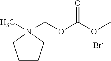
C1CC[N+](C)(COC(OC)=O)C1.[Br-]
